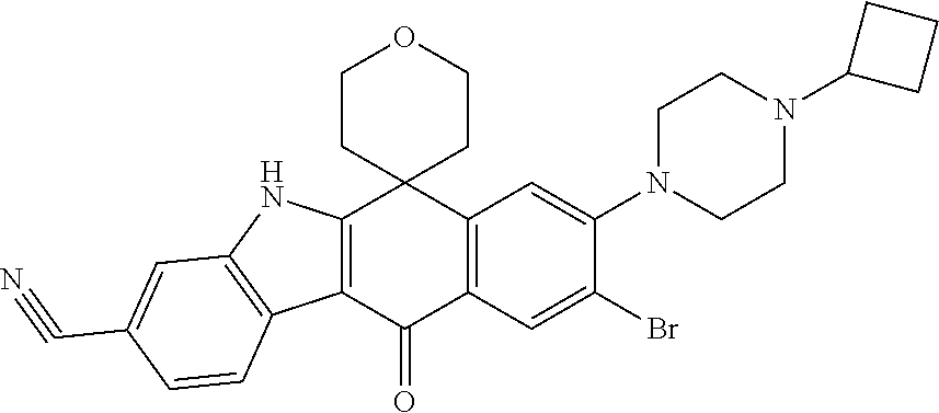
C12=C(C(=O)C3=C(C14CCOCC4)C=C(N1CCN(C4CCC4)CC1)C(Br)=C3)C1=C(N2)C=C(C#N)C=C1
